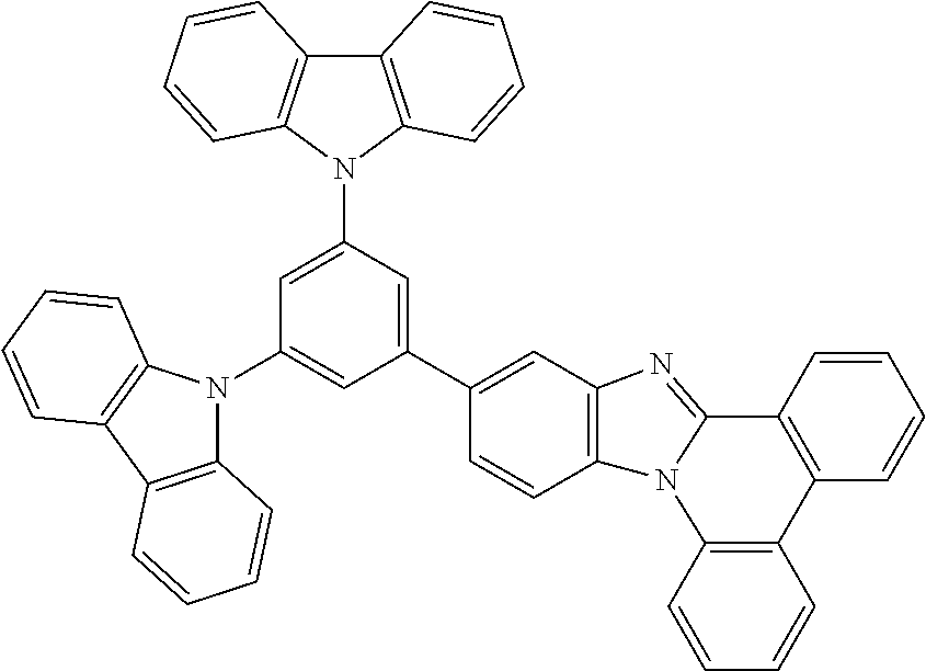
C1=CC2=C(C=C1)N1C(=NC3=C1C=CC(C1=CC(N4C5=C(C6=C4C=CC=C6)C=CC=C5)=CC(N4C5=C(C6=C4C=CC=C6)C=CC=C5)=C1)=C3)C1=C2C=CC=C1
